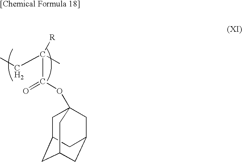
C(C([R])(C(OC12CC3CC(CC(C1)C3)C2)=O)C)C
